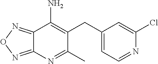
C12=NON=C1N=C(C)C(CC1=CC=NC(Cl)=C1)=C2N
